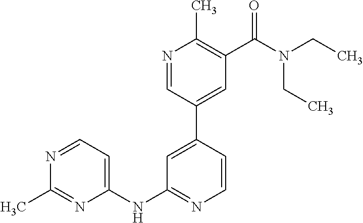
C1(NC2=CC=NC(C)=N2)=NC=CC(C2=CC(C(N(CC)CC)=O)=C(C)N=C2)=C1
